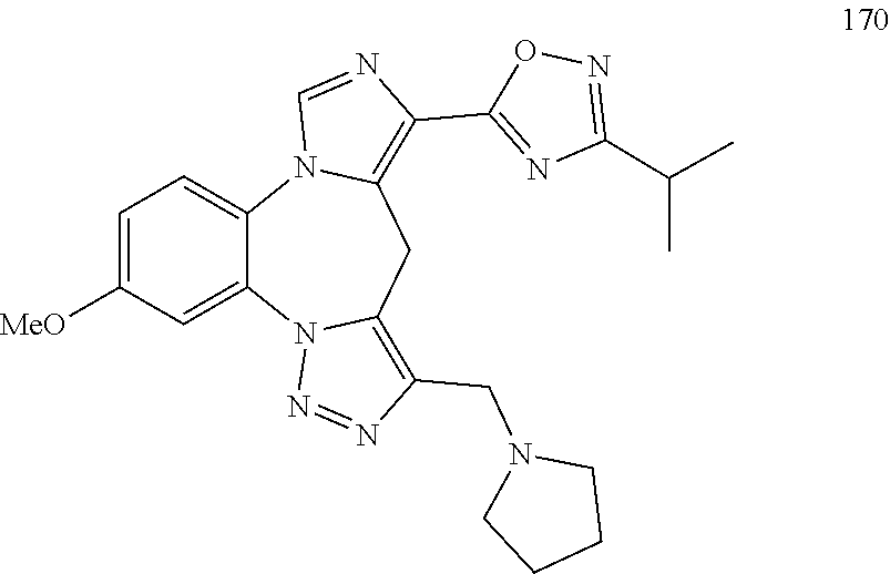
C1=C([MeO])C=C2C(=C1)N1C(=C(C3=NC(C(C)C)=NO3)N=C1)CC1=C(CN3CCCC3)N=NN21
